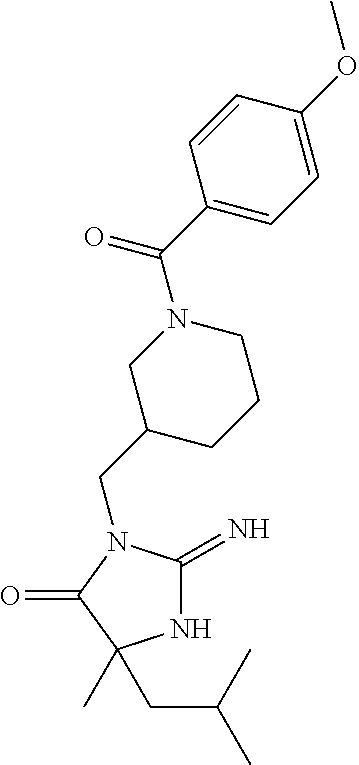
N1C(=N)N(CC2CCCN(C(=O)C3=CC=C(OC)C=C3)C2)C(=O)C1(C)CC(C)C
